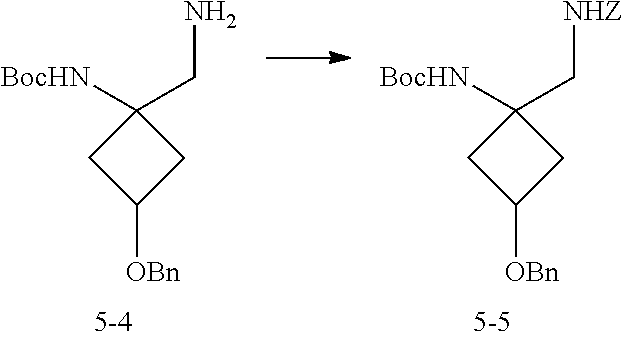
C1([BocHN])(CN)CC([OBn])C1.C1([BocHN])(C[NHZ])CC([OBn])C1
